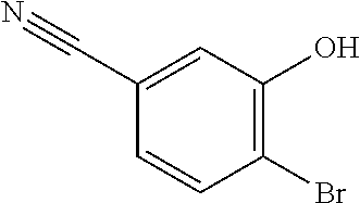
C1(C#N)=CC(O)=C(Br)C=C1
